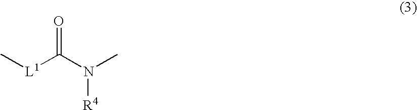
O=C(N(C)[R4])[L1]C
